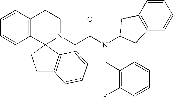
C12=C(C=CC=C1)CCN(CC(N(CC1=C(F)C=CC=C1)C1CC3=C(C=CC=C3)C1)=O)C21C2=C(CC1)C=CC=C2
